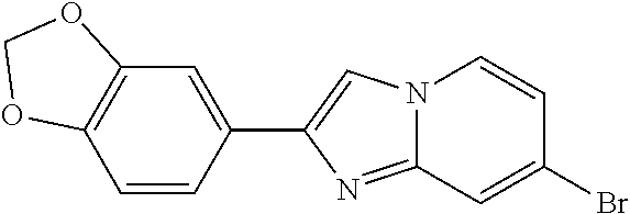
BrC1=CC2=NC(C3=CC4=C(C=C3)OCO4)=CN2C=C1
